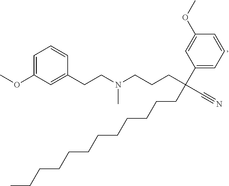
C1=C(OC)C=C(CCN(CCCC(C#N)(C2=CC=CC(OC)=C2)CCCCCCCCCCCC)C)C=C1
